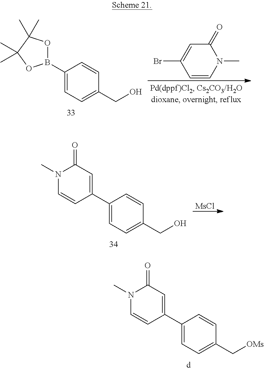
B1(C2=CC=C(CO)C=C2)OC(C)(C)C(C)(C)O1.C1=CN(C)C(=O)C=C1Br.C1(C2=CC=C(CO)C=C2)=CC(=O)N(C)C=C1.[MsCl].C1(C2=CC=C(C[OMs])C=C2)=CC(=O)N(C)C=C1
